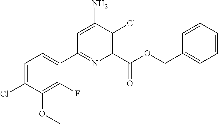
C1=C(Cl)C(OC)=C(F)C(C2=NC(C(OCC3=CC=CC=C3)=O)=C(Cl)C(N)=C2)=C1
